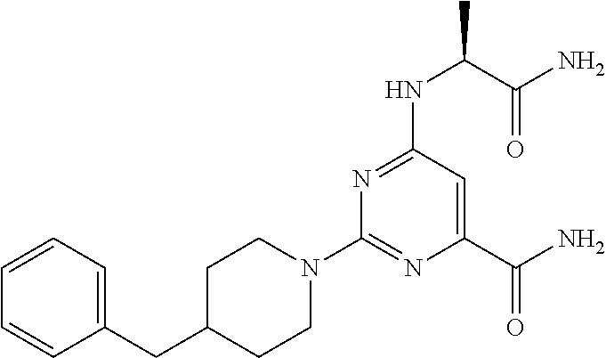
C1C(CC2=CC=CC=C2)CCN(C2=NC(C(N)=O)=CC(NC(C)C(N)=O)=N2)C1
